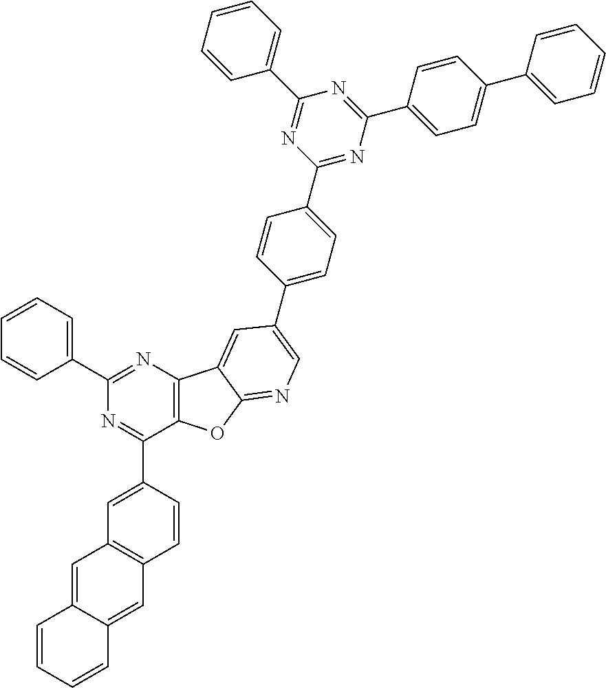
C1=CC=CC2=CC3=C(C=C12)C=C(C1=NC(C2=CC=CC=C2)=NC2=C1OC1=NC=C(C4=CC=C(C5=NC(C6=CC=C(C7=CC=CC=C7)C=C6)=NC(C6=CC=CC=C6)=N5)C=C4)C=C21)C=C3
